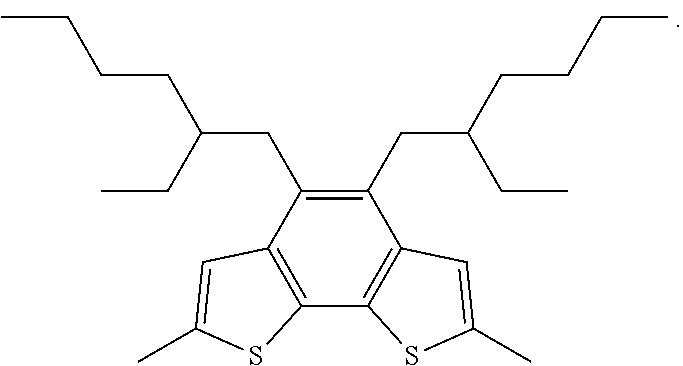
C12=C(C3=C(C(CC(CC)CCCC)=C1CC(CCCC)CC)C=C(C)S3)SC(C)=C2
